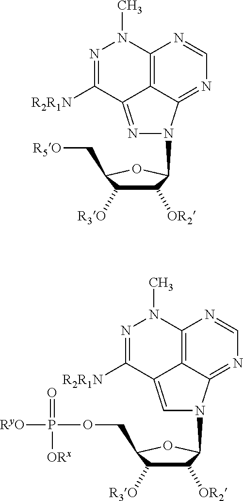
C1([OR2])C([R3O])C(C[R5O])OC1N1C2=NC=NC3=C2C(=N1)C([R2R1N])=NN3C.C1([OR2])C([R3O])C(COP([RyO])(=O)[ORx])OC1N1C2=NC=NC3=C2C(=C1)C([R2R1N])=NN3C
